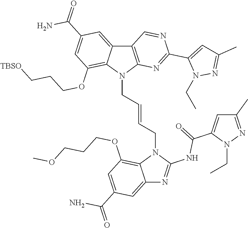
C12=CC(C(=O)N)=CC(OCCCOC)=C1N(CC=CCN1C3=C(C4=CC(C(=O)N)=CC(OCCC[TBSO])=C14)C=NC(C1=CC(C)=NN1CC)=N3)C(NC(C1=CC(C)=NN1CC)=O)=N2
